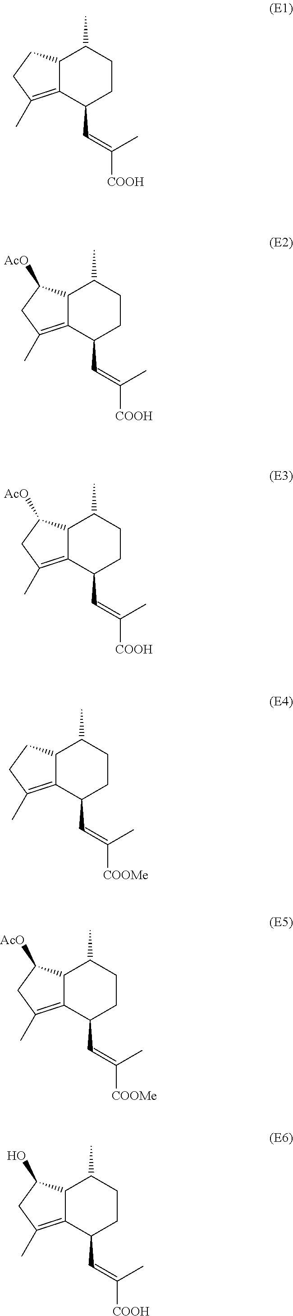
C12C(=C(C)CC1)C(C=C([COOH])C)CCC2C.C12C(=C(C)CC1[AcO])C(C=C([COOH])C)CCC2C.C12C(=C(C)CC1[AcO])C(C=C([COOH])C)CCC2C.C12C(=C(C)CC1)C(C=C([COOMe])C)CCC2C.C12C(=C(C)CC1[AcO])C(C=C([COOMe])C)CCC2C.C12C(=C(C)CC1O)C(C=C([COOH])C)CCC2C
